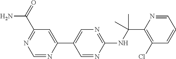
N(C(C1=C(Cl)C=CC=N1)(C)C)C1=NC=C(C2=CC(C(=O)N)=NC=N2)C=N1
